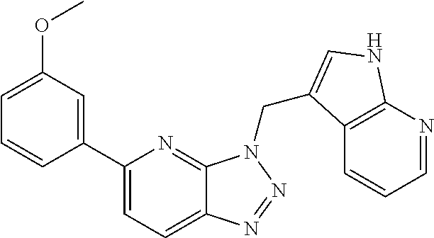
C1(C2=CC(OC)=CC=C2)=CC=C2C(=N1)N(CC1=CNC3=C1C=CC=N3)N=N2
